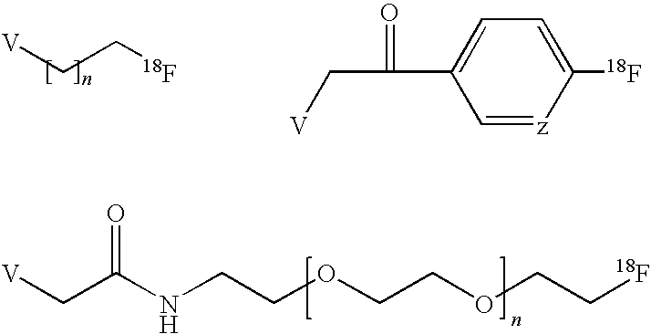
[V]CC[18F].C(C1=CC=C([18F])[z]=C1)(=O)C[V].N(CCOCCOCC[18F])C(C[V])=O
